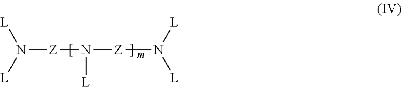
N([Z]N([Z]N([L])[L])[L])([L])[L]
